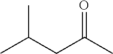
C(C(C)C)C(C)=O
